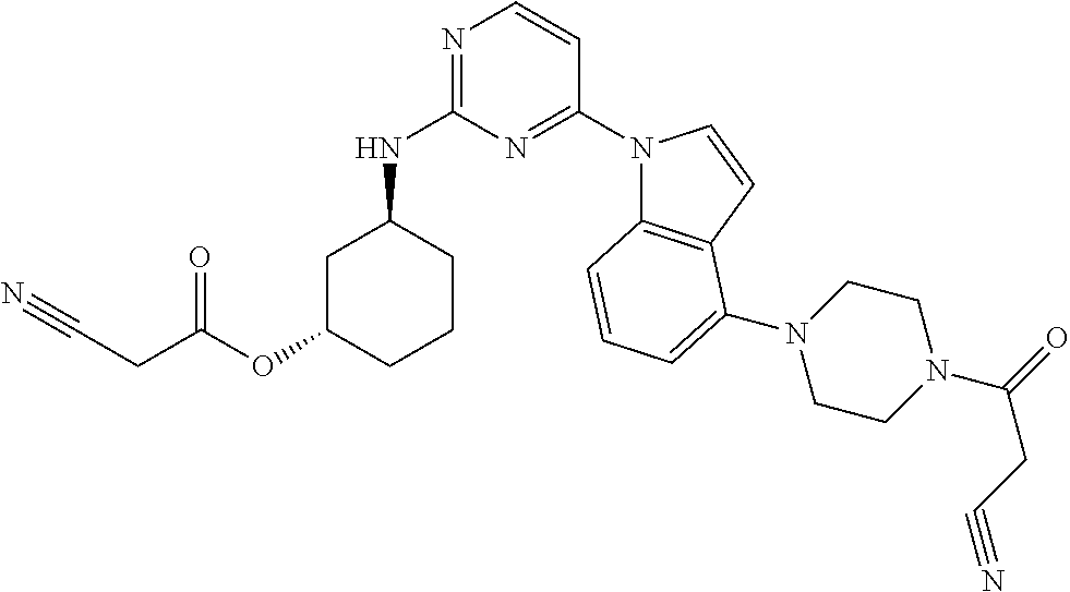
C1C(OC(CC#N)=O)CCCC1NC1=NC=CC(N2C3=C(C=C2)C(N2CCN(C(=O)CC#N)CC2)=CC=C3)=N1
